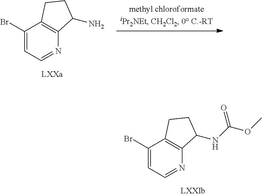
BrC1=CC=NC2=C1CCC2NC(OC)=O.BrC1=CC=NC2=C1CCC2N
